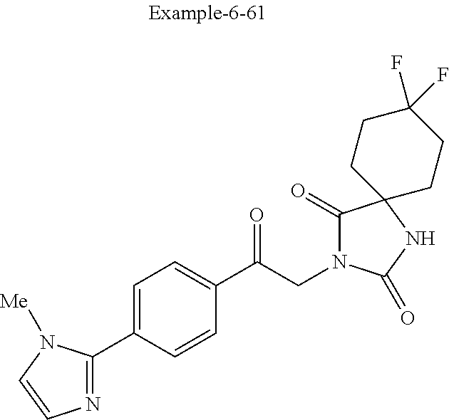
C1(C2=NC=CN2[Me])=CC=C(C(CN2C(=O)C3(NC2=O)CCC(F)(F)CC3)=O)C=C1
